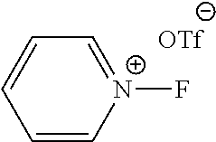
C1=C[N+](F)=CC=C1.[OTf]
